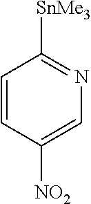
C1=CC([NO2])=CN=C1[SnMe3]
